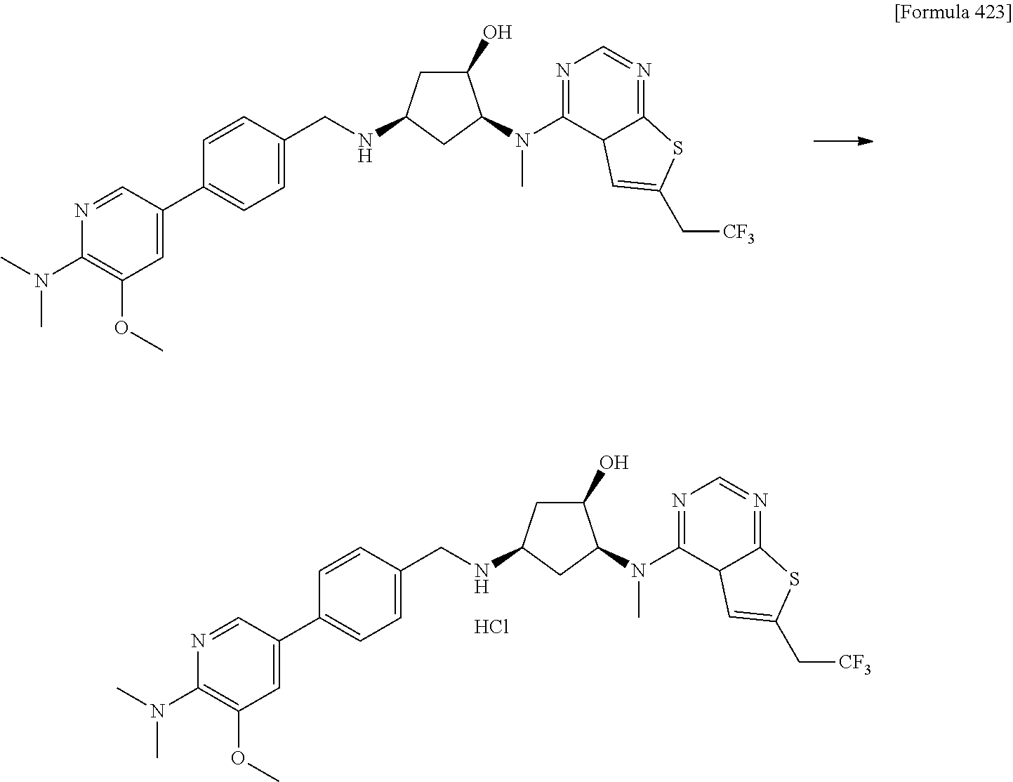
C1(O)CC(NCC2=CC=C(C3=CC(OC)=C(N(C)C)N=C3)C=C2)CC1N(C)C1=NC=N=C2C1C=C(C[CF3])S2.C1(O)CC(NCC2=CC=C(C3=CC(OC)=C(N(C)C)N=C3)C=C2)CC1N(C)C1=NC=N=C2C1C=C(C[CF3])S2.Cl
